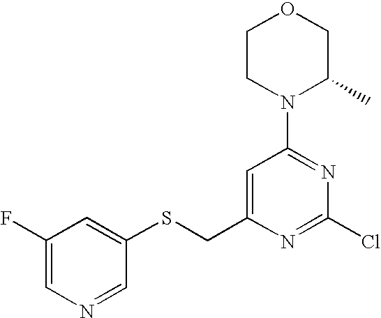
N1(C2=NC(Cl)=NC(CSC3=CC(F)=CN=C3)=C2)C(C)COCC1
